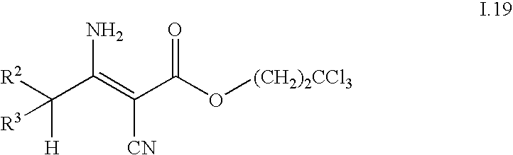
[R2]C(C(=C(C(O[(CH2)2CCl3])=O)[CN])N)([H])[R3]
